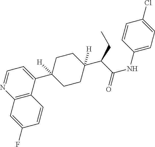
C1=NC2=C(C(C3([H])CCC(C(C(NC4=CC=C(Cl)C=C4)=O)CC)([H])CC3)=C1)C=CC(F)=C2
